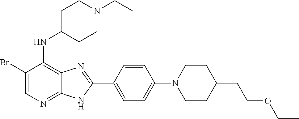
C1(Br)=CN=C2C(=C1NC1CCN(CC)CC1)N=C(C1=CC=C(N3CCC(CCOCC)CC3)C=C1)N2
